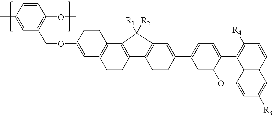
C1=C(C)C=CC(OC)=C1COC1=CC2=C(C=C1)C1=C(C=C2)C2=C(C=C(C3=CC=C4C(=C3)OC3=CC([R3])=CC5=C3C4=C([R4])C=C5)C=C2)C1([R2])[R1]
